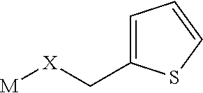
[M][X]CC1=CC=CS1
